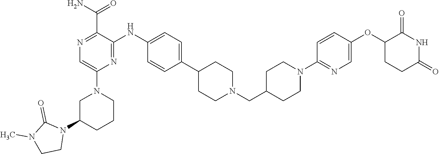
N1=C(C(N)=O)C(NC2=CC=C(C3CCN(CC4CCN(C5=NC=C(OC6C(=O)NC(=O)CC6)C=C5)CC4)CC3)C=C2)=NC(N2CC(N3C(=O)N(C)CC3)CCC2)=C1
